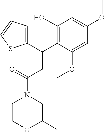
C1(C(C2=C(O)C=C(OC)C=C2OC)CC(N2CC(C)OCC2)=O)=CC=CS1
